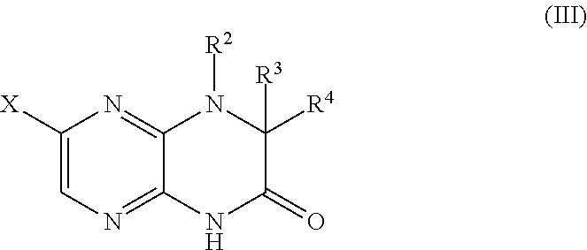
C1([X])=CN=C2C(=N1)N([R2])C([R4])([R3])C(=O)N2
